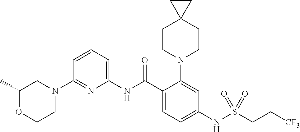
N1(C2=NC(NC(C3=CC=C(NS(CC[CF3])(=O)=O)C=C3N3CCC4(CC3)CC4)=O)=CC=C2)CC(C)OCC1
